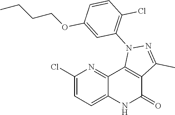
C1=C(Cl)N=C2C(=C1)NC(=O)C1=C2N(C2=C(Cl)C=CC(OCCCC)=C2)N=C1C
